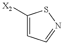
C1([X2])=CC=NS1
